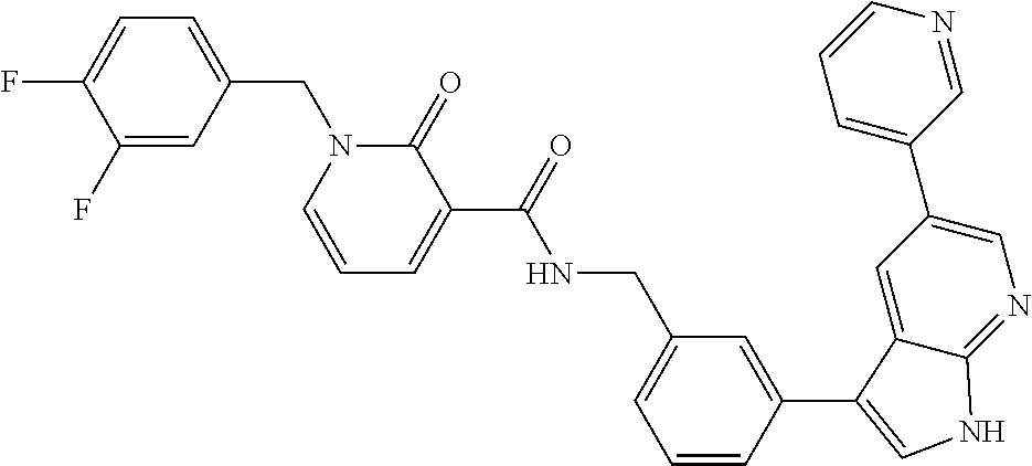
C1(F)=CC(CN2C=CC=C(C(NCC3=CC=CC(C4=CNC5=NC=C(C6=CC=CN=C6)C=C54)=C3)=O)C2=O)=CC=C1F
